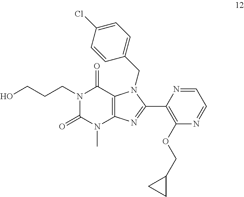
N1(CCCO)C(=O)N(C)C2=C(C1=O)N(CC1=CC=C(Cl)C=C1)C(C1=C(OCC3CC3)N=CC=N1)=N2
